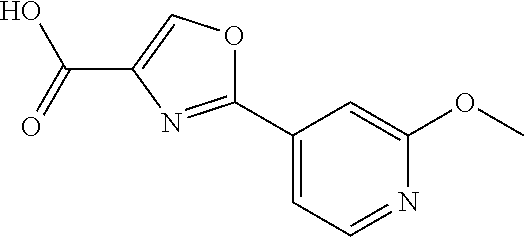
C1(C2=CC=NC(OC)=C2)=NC(C(=O)O)=CO1
